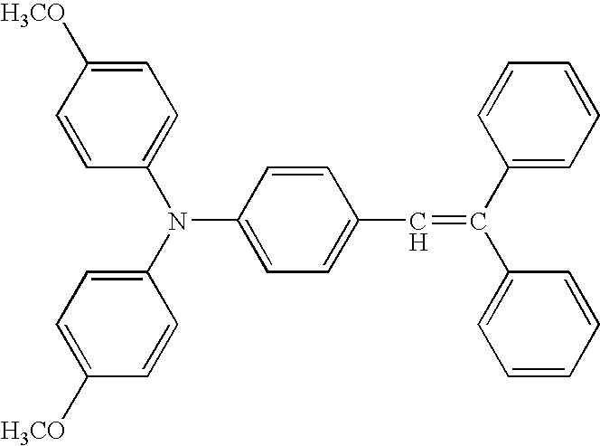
C1=C([H3CO])C=CC(N(C2=CC=C([H3CO])C=C2)C2=CC=C(C=C(C3=CC=CC=C3)C3=CC=CC=C3)C=C2)=C1
